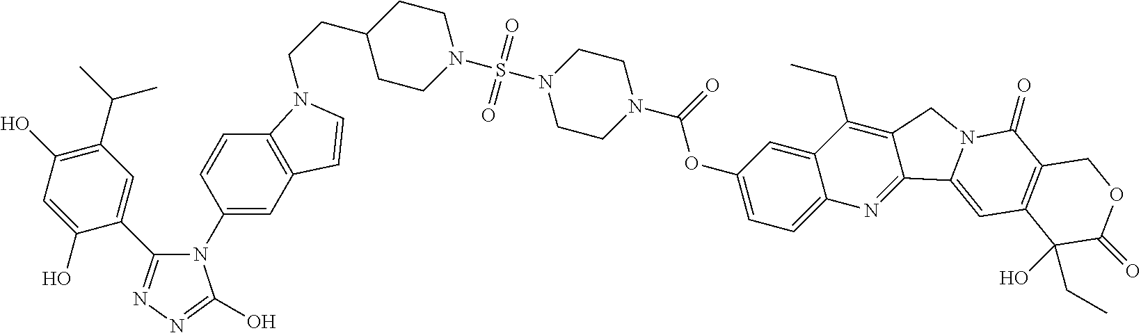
C1(C(C)C)=C(O)C=C(O)C(C2=NN=C(O)N2C2=CC3=C(C=C2)N(CCC2CCN(S(N4CCN(C(OC5=CC=C6C(=C5)C(CC)=C5C(=N6)C6=CC7=C(C(=O)N6C5)COC(=O)C7(O)CC)=O)CC4)(=O)=O)CC2)C=C3)=C1
